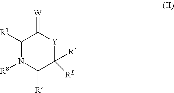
C1([R1])N([R8])C([R])C([R])([RL])[Y]C1=[W]
